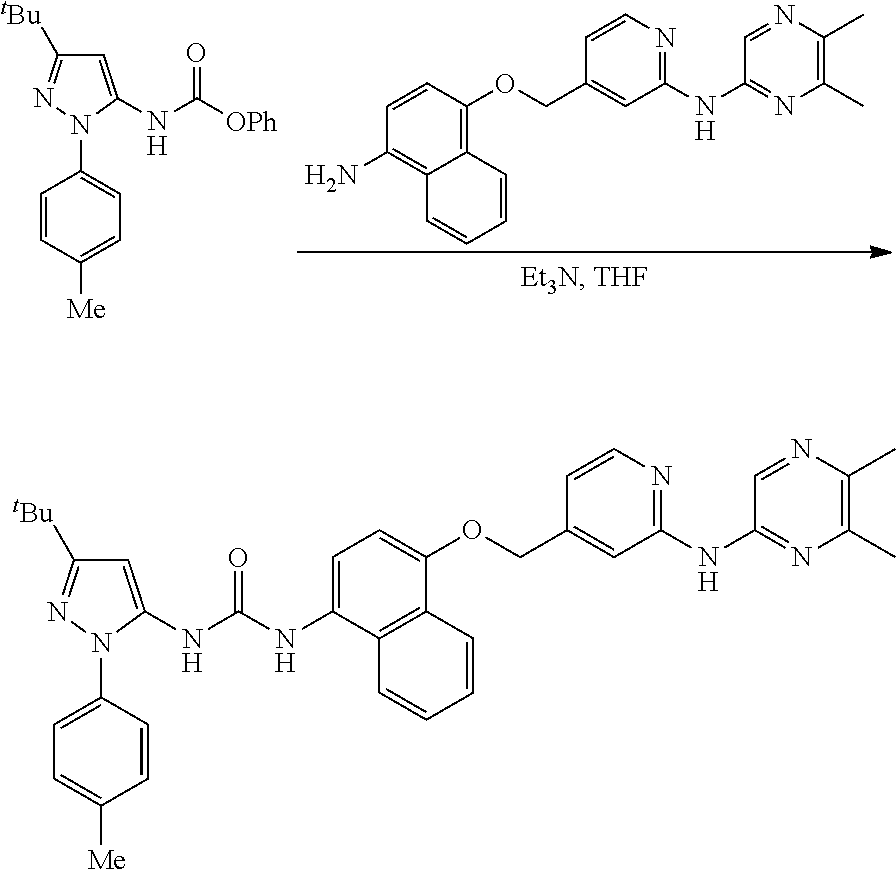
C1=C(NC([OPh])=O)N(C2=CC=C([Me])C=C2)N=C1[tBu].C1=CC(OCC2=CC(NC3=NC(C)=C(C)N=C3)=NC=C2)=C2C(=C1N)C=CC=C2.C1=C(NC(NC2=CC=C(OCC3=CC(NC4=NC(C)=C(C)N=C4)=NC=C3)C3=C2C=CC=C3)=O)N(C2=CC=C([Me])C=C2)N=C1[tBu]
